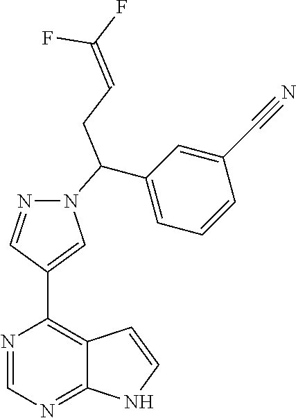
N1=CN=C2C(=C1C1=CN(C(C3=CC=CC(C#N)=C3)CC=C(F)F)N=C1)C=CN2
